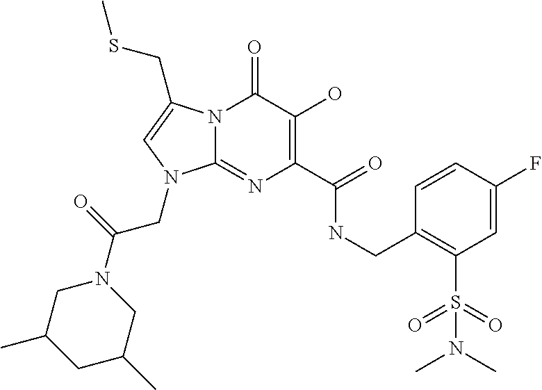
N12C(=NC(C(NCC3=C(S(=O)(=O)N(C)C)C=C(F)C=C3)=O)=C(O)C1=O)N(CC(N1CC(C)CC(C)C1)=O)C=C2CSC
